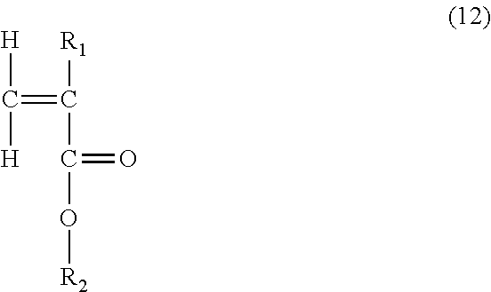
[H]C(=C(C(=O)O[R2])[R1])[H]
